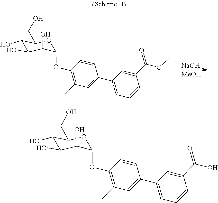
C1(CO)C(O)C(O)C(O)C(OC2=C(C)C=C(C3=CC=CC(C(=O)OC)=C3)C=C2)O1.[NaOH].[MeOH].C1(CO)C(O)C(O)C(O)C(OC2=C(C)C=C(C3=CC=CC(C(=O)O)=C3)C=C2)O1
